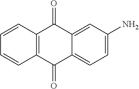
C1=C(N)C=C2C(=C1)C(=O)C1=C(C2=O)C=CC=C1
